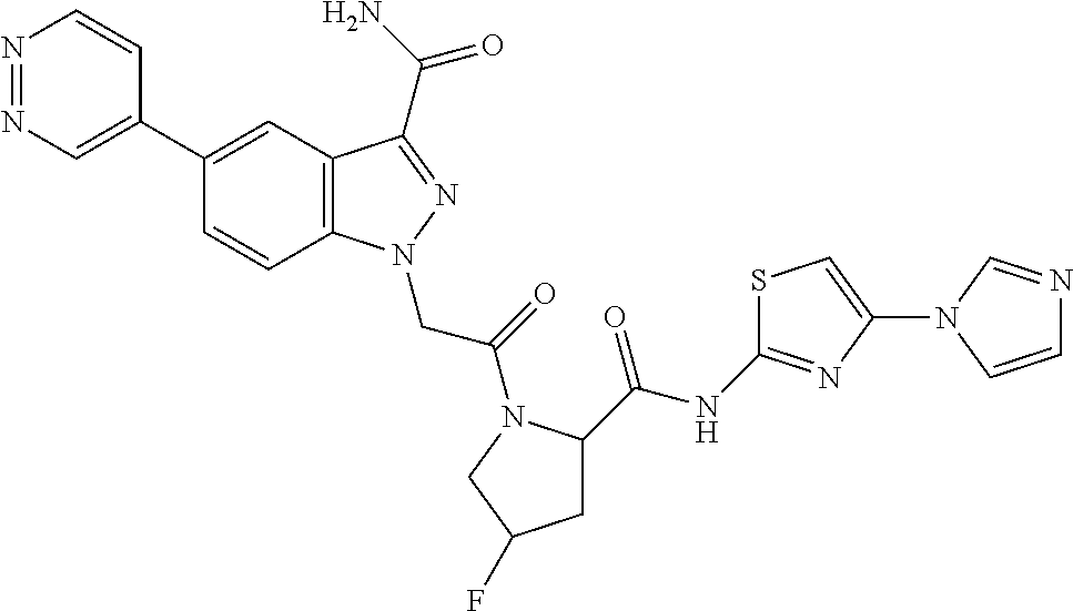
N1=NC=C(C2=CC3=C(C=C2)N(CC(=O)N2C(C(NC4=NC(N5C=NC=C5)=CS4)=O)CC(F)C2)N=C3C(N)=O)C=C1
